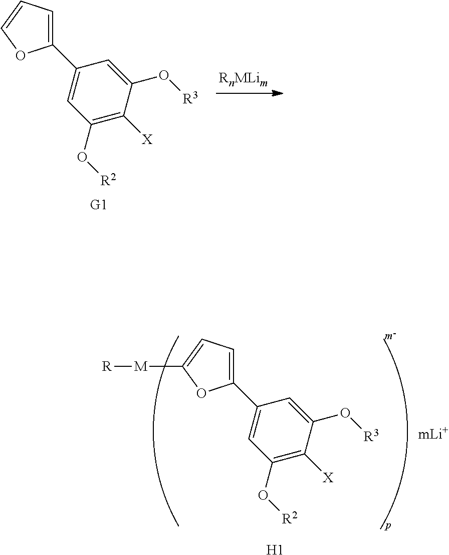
C1(O[R2])=C([X])C(O[R3])=CC(C2=CC=C([M][R])O2)=C1.[H1].C1(O[R2])=C([X])C(O[R3])=CC(C2=CC=CO2)=C1.[G1]
